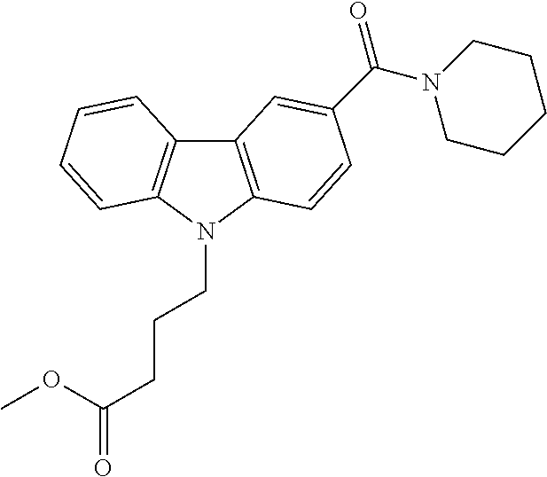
C12=C(N(CCCC(=O)OC)C3=C1C=CC=C3)C=CC(C(N1CCCCC1)=O)=C2
